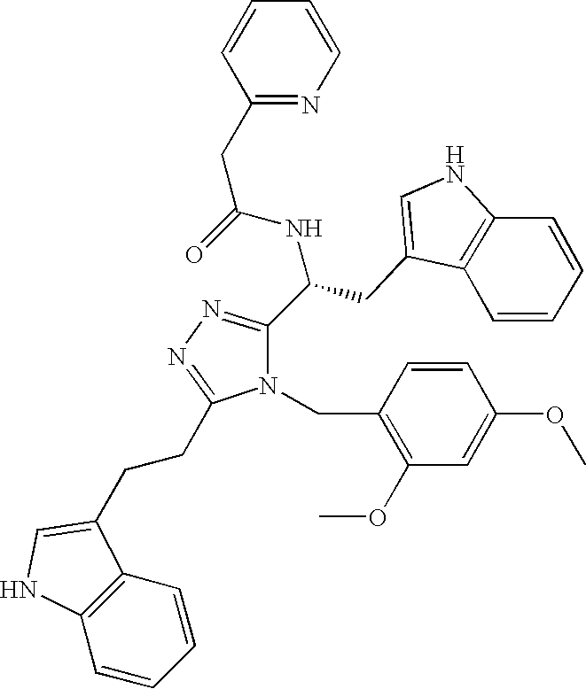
O=C(NC(C1=NN=C(CCC2=CNC3=C2C=CC=C3)N1CC1=C(OC)C=C(OC)C=C1)CC1=CNC2=C1C=CC=C2)CC1=NC=CC=C1
